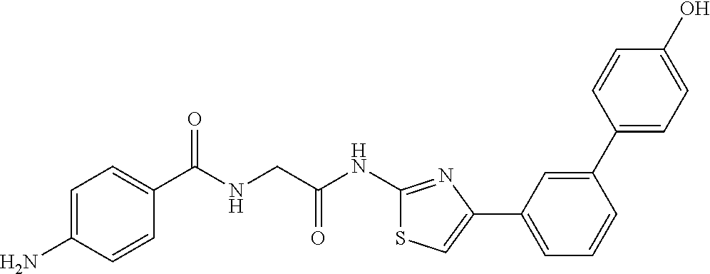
C1=C(N)C=CC(C(NCC(NC2=NC(C3=CC=CC(C4=CC=C(O)C=C4)=C3)=CS2)=O)=O)=C1
